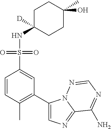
C1=CC(C)=C(C2=CN=C3N2N=CN=C3N)C=C1S(NC1([D])CCC(O)(C)CC1)(=O)=O
